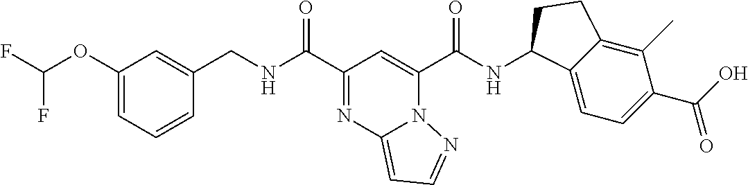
C1=CC=C(OC(F)F)C=C1CNC(C1=NC2=CC=NN2C(C(NC2C3=CC=C(C(O)=O)C(C)=C3CC2)=O)=C1)=O
